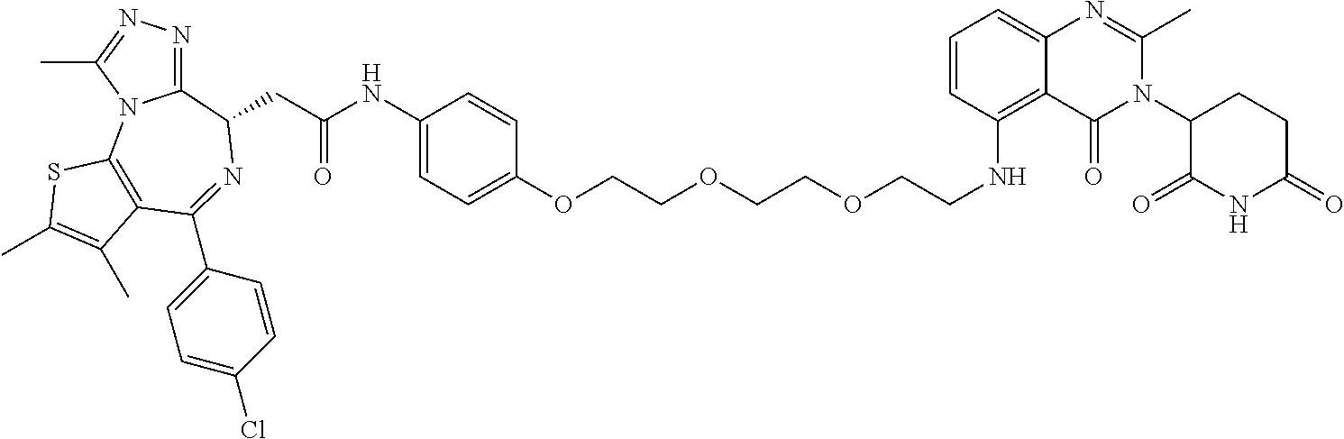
C12=NN=C(C)N1C1=C(C(C3=CC=C(Cl)C=C3)=NC2CC(NC2=CC=C(OCCOCCOCCNC3=C4C(=CC=C3)N=C(C)N(C3C(=O)NC(=O)CC3)C4=O)C=C2)=O)C(C)=C(C)S1
